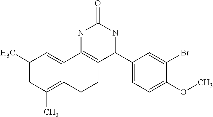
C1(C)=CC(C)=C2C(=C1)C1=C(CC2)C(C2=CC=C(OC)C(Br)=C2)NC(=O)N1
